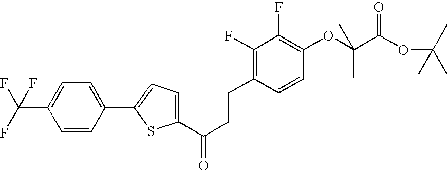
C1(C(CCC2=C(F)C(F)=C(OC(C(OC(C)(C)C)=O)(C)C)C=C2)=O)=CC=C(C2=CC=C(C(F)(F)F)C=C2)S1
